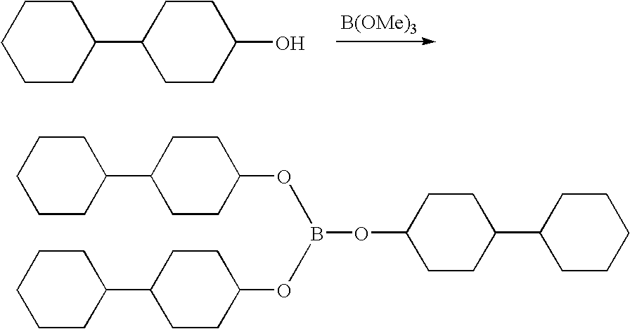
[B(OMe)3].C1CCC(C2CCC(O)CC2)CC1.C1CCC(C2CCC(OB(OC3CCC(C4CCCCC4)CC3)OC3CCC(C4CCCCC4)CC3)CC2)CC1
